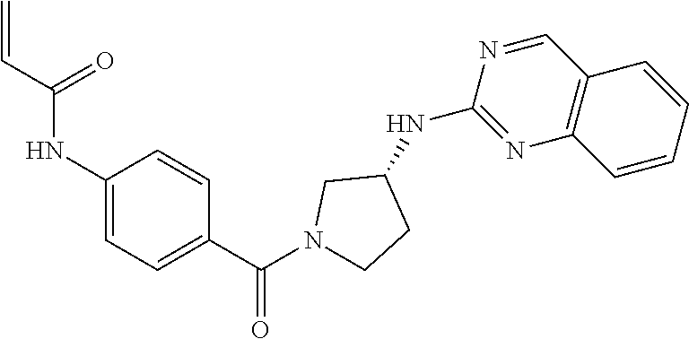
C1(NC(C=C)=O)=CC=C(C(=O)N2CCC(NC3=NC4=C(C=N3)C=CC=C4)C2)C=C1
